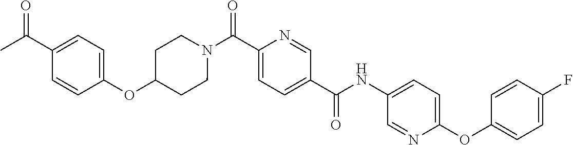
N(C(C1=CC=C(C(=O)N2CCC(OC3=CC=C(C(C)=O)C=C3)CC2)N=C1)=O)C1=CC=C(OC2=CC=C(F)C=C2)N=C1
